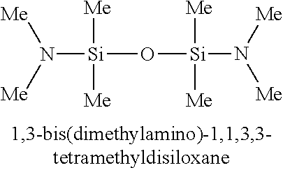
[Si](O[Si](N([Me])[Me])([Me])[Me])([Me])([Me])N([Me])[Me]
